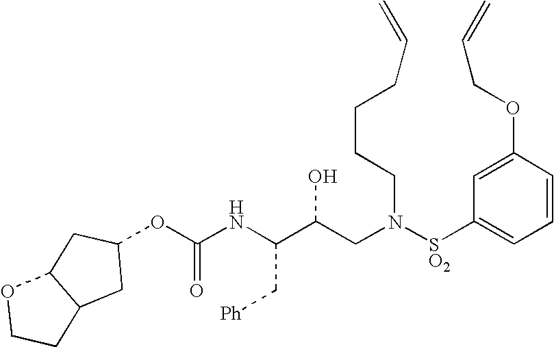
C(NC(C(CN([SO2]C1=CC=CC(OCC=C)=C1)CCCCC=C)O)C[Ph])(=O)OC1CC2C(C1)OCC2
